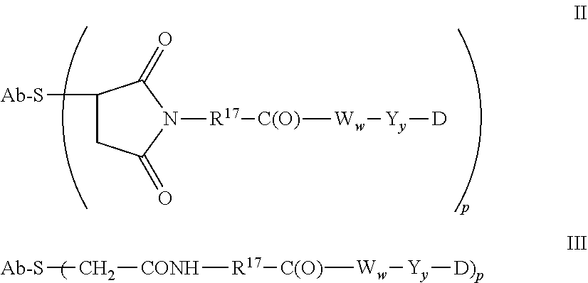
C1([Ab-S])CC(=O)N([R17][C(O)][Ww][Yy][D])C1=O.[Ab-S]C[CONH][R17][C(O)][Ww][Yy][D)p]
